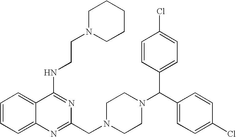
C1(NCCN2CCCCC2)=NC(CN2CCN(C(C3=CC=C(Cl)C=C3)C3=CC=C(Cl)C=C3)CC2)=NC2=CC=CC=C12
